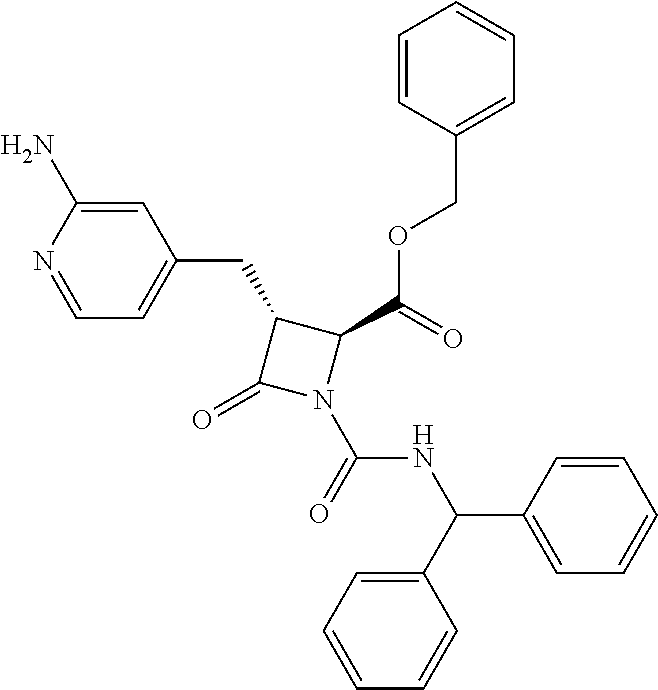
C1(CC2=CC=NC(N)=C2)C(=O)N(C(=O)NC(C2=CC=CC=C2)C2=CC=CC=C2)C1C(=O)OCC1=CC=CC=C1
